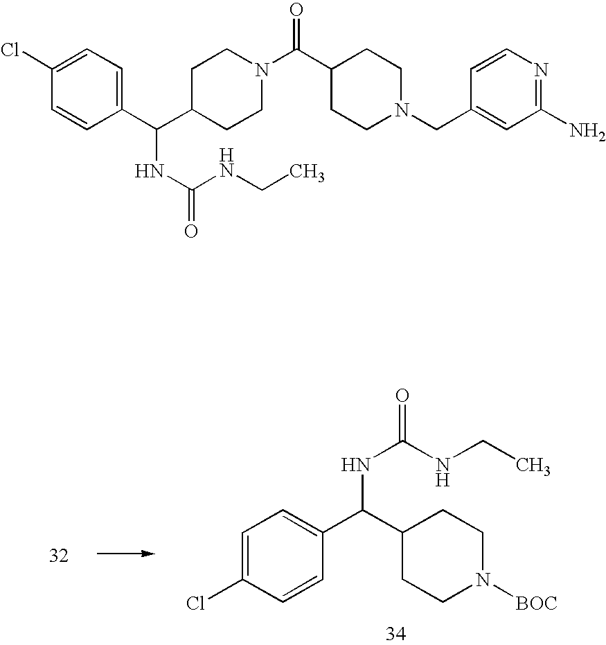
C1(C(C2=CC=C(Cl)C=C2)NC(NCC)=O)CCN([BOC])CC1.C1=C(Cl)C=CC(C(C2CCN(C(C3CCN(CC4=CC(N)=NC=C4)CC3)=O)CC2)NC(NCC)=O)=C1
